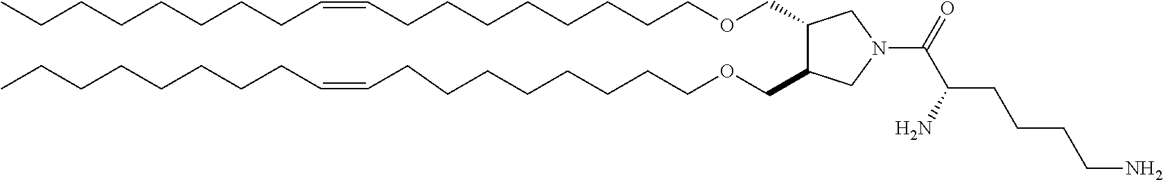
C1(COCCCCCCCCC=CCCCCCCCC)C(COCCCCCCCCC=CCCCCCCCC)CN(C(C(CCCCN)N)=O)C1
